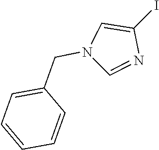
C1(I)=CN(CC2=CC=CC=C2)C=N1
